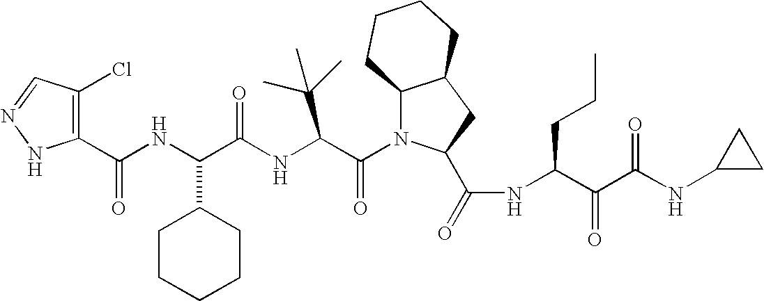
C1(C(NC(C(NC(C(N2C3C(CC2C(=O)NC(C(C(NC2CC2)=O)=O)CCC)CCCC3)=O)C(C)(C)C)=O)C2CCCCC2)=O)=C(Cl)C=NN1
